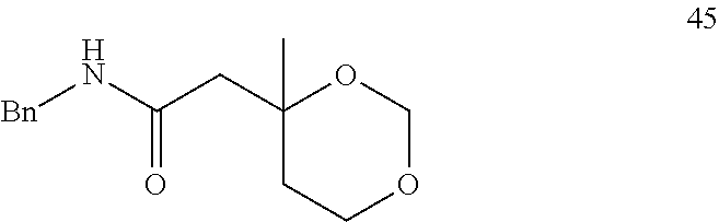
[Bn]NC(CC1(C)CCOCO1)=O
